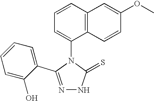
N1=C(C2=CC=CC=C2O)N(C2=CC=CC3=C2C=CC(OC)=C3)C(=S)N1
